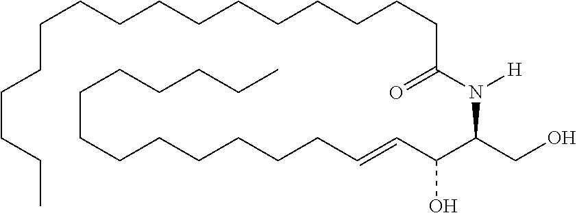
C(CCC)CCCCCCCCCCCCC(=O)N([H])C(CO)C(C=CCCCCCCCCCCCCC)O
